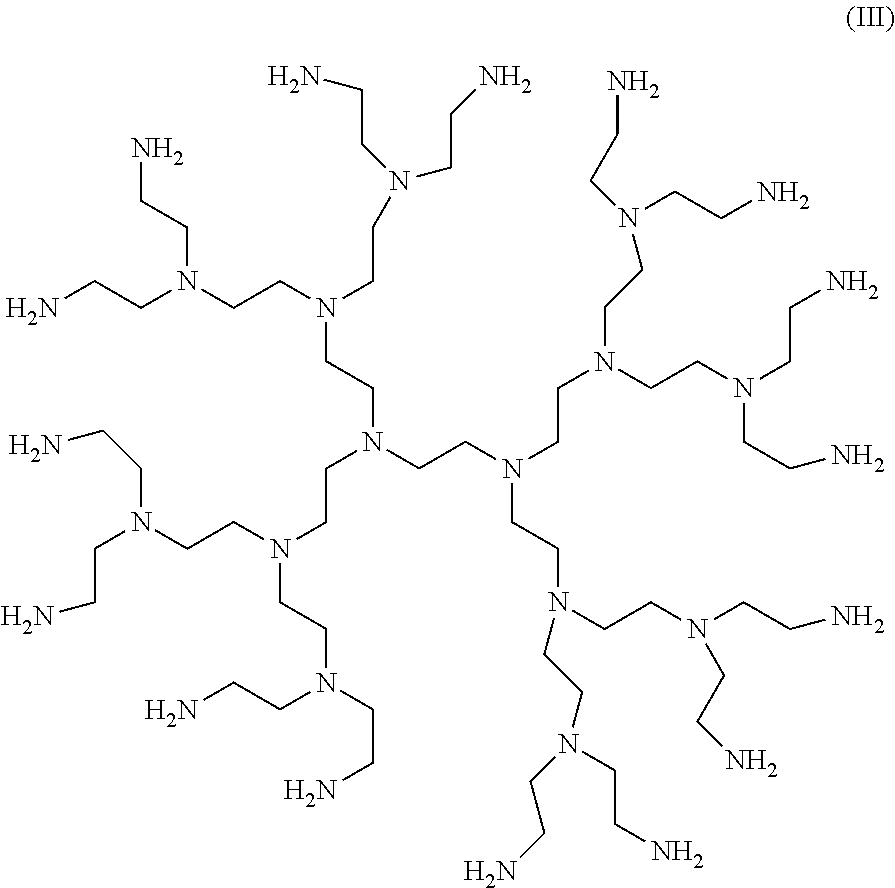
C(N(CCN(CCN(CCN(CCN)CCN)CCN(CCN)CCN)CCN(CCN(CCN)CCN)CCN(CCN)CCN)CCN(CCN(CCN)CCN)CCN(CCN)CCN)CN(CCN(CCN)CCN)CCN(CCN)CCN
